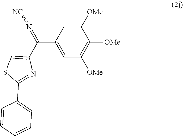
C1([OMe])=CC(C(=N[NC])C2=CSC(C3=CC=CC=C3)=N2)=CC([OMe])=C1[OMe]
